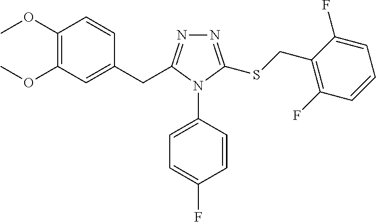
C(C1=NN=C(SCC2=C(F)C=CC=C2F)N1C1=CC=C(F)C=C1)C1=CC(OC)=C(OC)C=C1
